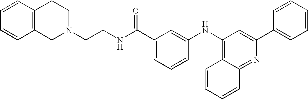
C1=CC2=C(C=C1)CCN(CCNC(C1=CC=CC(NC3=C4C(=NC(C5=CC=CC=C5)=C3)C=CC=C4)=C1)=O)C2
